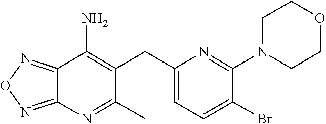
C12=NON=C1N=C(C)C(CC1=CC=C(Br)C(N3CCOCC3)=N1)=C2N
